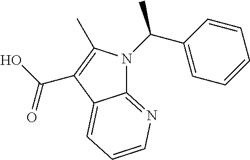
C12=NC=CC=C1C(C(=O)O)=C(C)N2C(C)C1=CC=CC=C1
